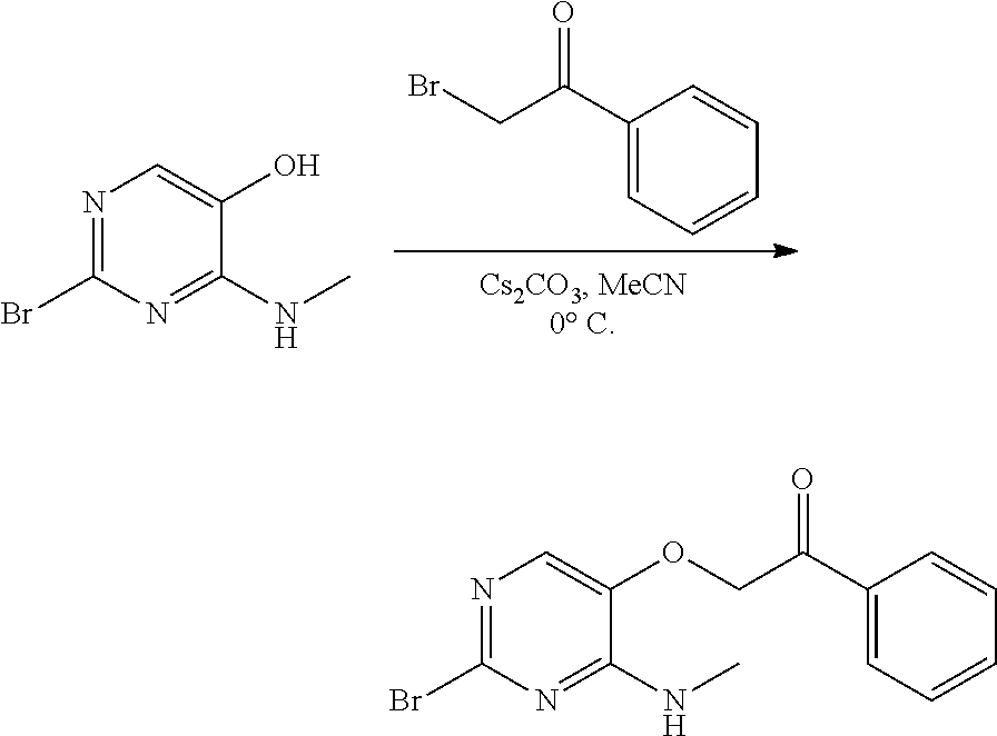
C1(C(CBr)=O)=CC=CC=C1.N1=C(Br)N=C(NC)C(O)=C1.N1=C(Br)N=C(NC)C(OCC(C2=CC=CC=C2)=O)=C1
